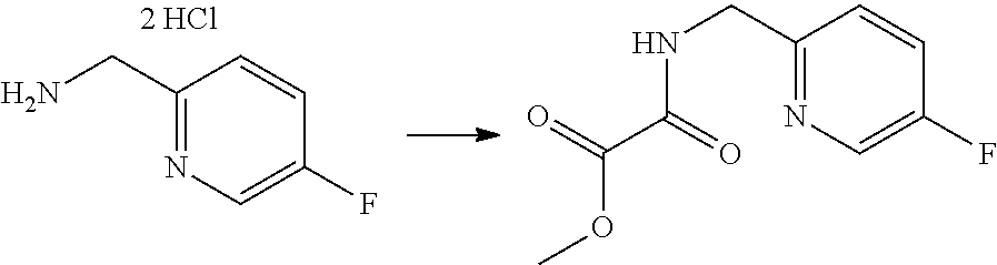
C1(CN)=NC=C(F)C=C1.C1(CNC(C(=O)OC)=O)=NC=C(F)C=C1
